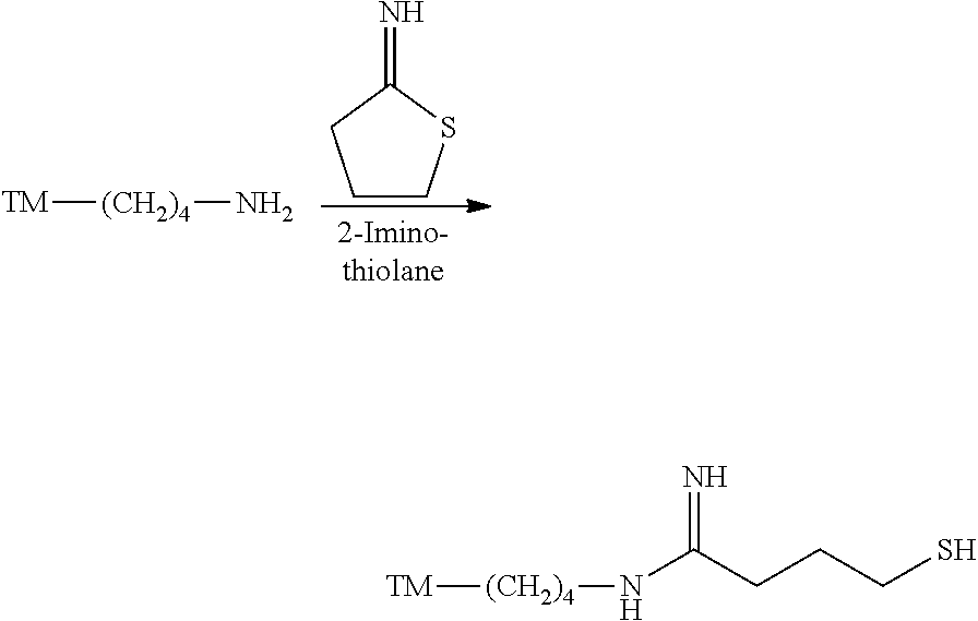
[TM][(CH2)4]N.C1CSC(=N)C1.[TM][(CH2)4]NC(CCCS)=N
